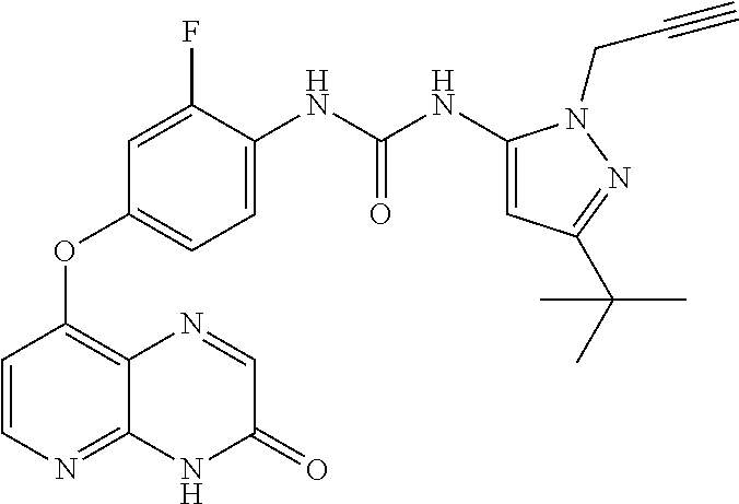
N(C(NC1=CC=C(OC2=C3C(=NC=C2)NC(=O)C=N3)C=C1F)=O)C1=CC(C(C)(C)C)=NN1CC#C
